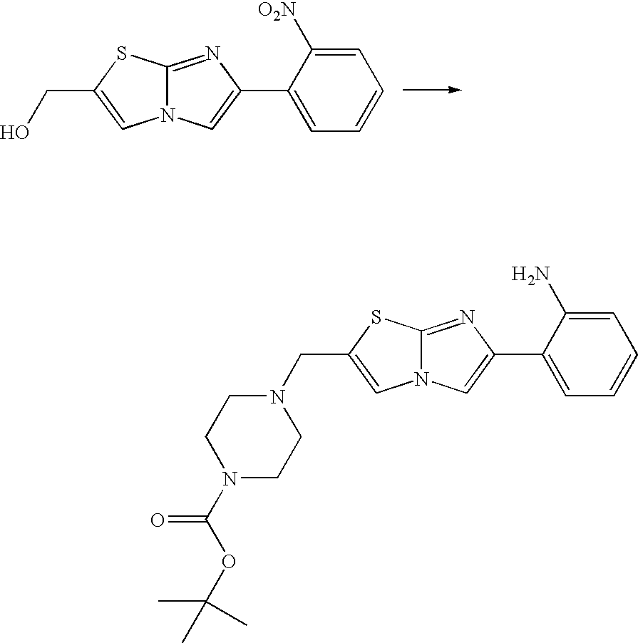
C1=C(C2=CN3C(=N2)SC(CO)=C3)C([O2N])=CC=C1.C1=C(C2=CN3C(=N2)SC(CN2CCN(C(OC(C)(C)C)=O)CC2)=C3)C(N)=CC=C1
